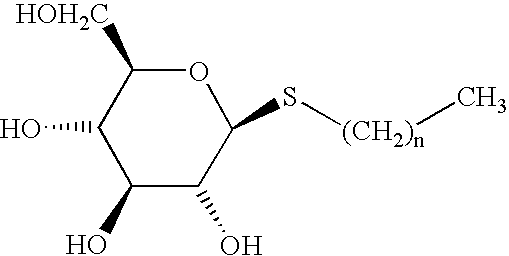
C1([HOH2C])C(O)C(O)C(O)C(S[(CH2)n]C)O1
